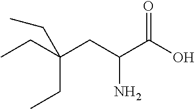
OC(C(CC(CC)(CC)CC)N)=O
